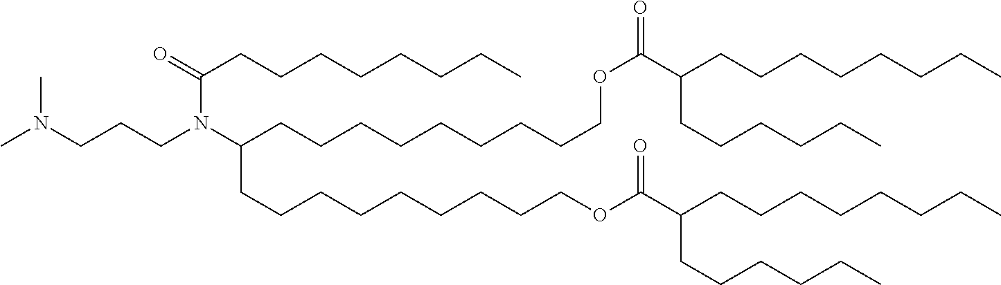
N(CCCN(C(CCCCCCCCCOC(C(CCCCCCCC)CCCCCC)=O)CCCCCCCCCOC(C(CCCCCCCC)CCCCCC)=O)C(=O)CCCCCCCC)(C)C
